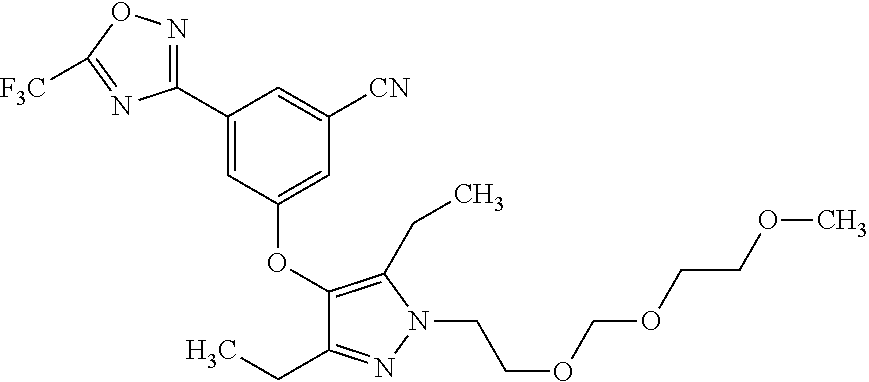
C1(C2=NOC([F3C])=N2)=CC(OC2=C(CC)N(CCOCOCCOC)N=C2CC)=CC([CN])=C1
